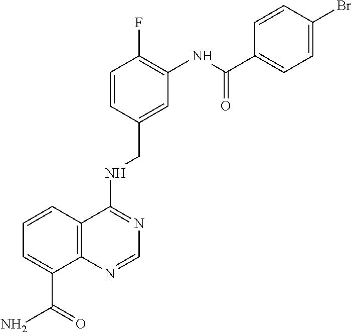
C1=CC(CNC2=NC=NC3=C2C=CC=C3C(=O)N)=CC(NC(=O)C2=CC=C(Br)C=C2)=C1F
